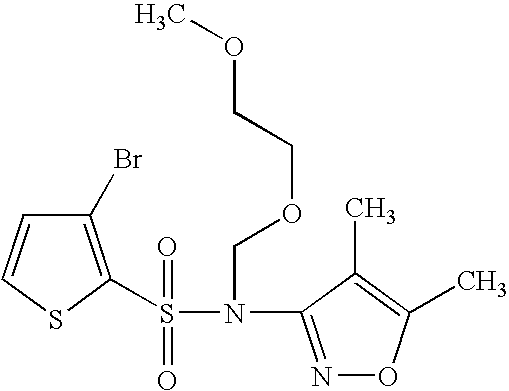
C1(Br)=C(S(N(C2=NOC(C)=C2C)COCCOC)(=O)=O)SC=C1
